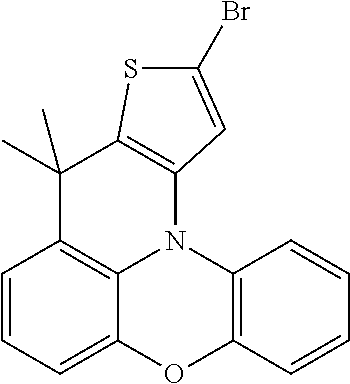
C1=CC=C2C3=C1C(C)(C)C1=C(N3C3=C(O2)C=CC=C3)C=C(Br)S1
